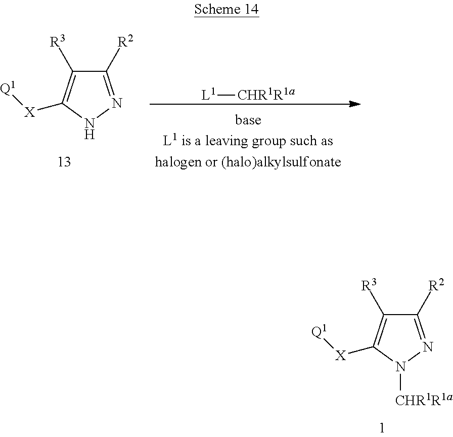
C1([R2])=NN([CHR1R1a])C([X][Q1])=C1[R3].C1([R2])=NNC([X][Q1])=C1[R3].[L1][CHR1R1a]
